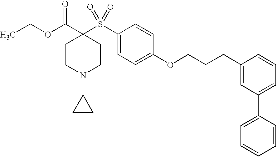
CCOC(C1(S(C2=CC=C(OCCCC3=CC(C4=CC=CC=C4)=CC=C3)C=C2)(=O)=O)CCN(C2CC2)CC1)=O
